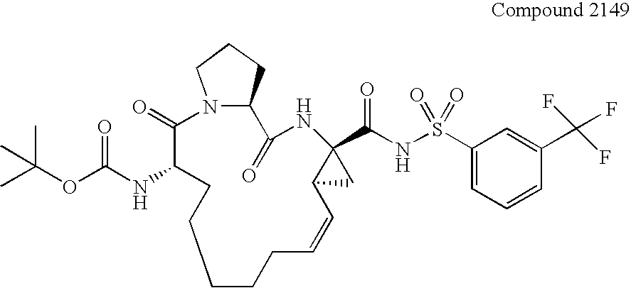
C1CCC=CC2CC2(C(NS(C2=CC=CC(C(F)(F)F)=C2)(=O)=O)=O)NC(=O)C2CCCN2C(=O)C(NC(OC(C)(C)C)=O)CC1
